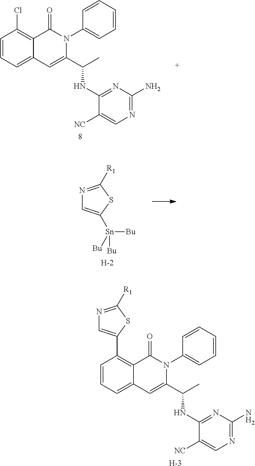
C1=CC=C2C(=C1C1=CN=C([R1])S1)C(=O)N(C1=CC=CC=C1)C(C(C)NC1=NC(N)=NC=C1[NC])=C2.[H].C1=CC=C2C(=C1Cl)C(=O)N(C1=CC=CC=C1)C(C(C)NC1=NC(N)=NC=C1[NC])=C2.N1=C([R1])SC([Sn]([Bu])([Bu])[Bu])=C1.[H]
